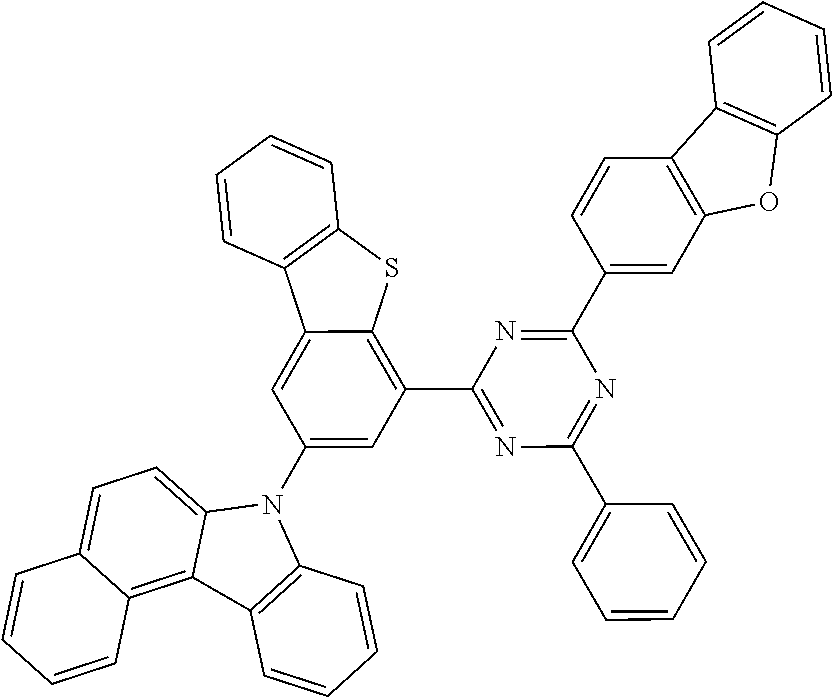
C1(C2=CC3=C(C=C2)C2=C(O3)C=CC=C2)=NC(C2=C3C(=CC(N4C5=CC=C6C(=C5C5=C4C=CC=C5)C=CC=C6)=C2)C2=C(S3)C=CC=C2)=NC(C2=CC=CC=C2)=N1
